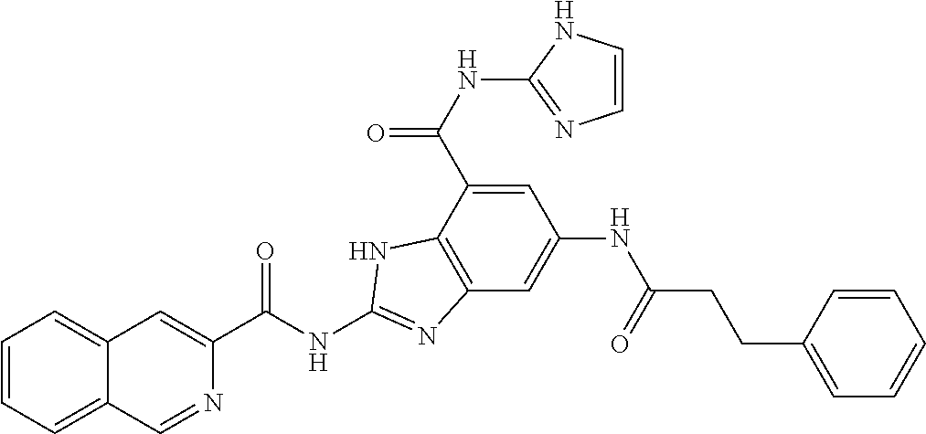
C1=CC=C2C(=C1)C=C(C(NC1=NC3=C(C(C(NC4=NC=CN4)=O)=CC(NC(CCC4=CC=CC=C4)=O)=C3)N1)=O)N=C2
